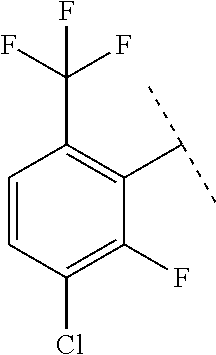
C1=CC(Cl)=C(F)C(C(C)C)=C1C(F)(F)F
